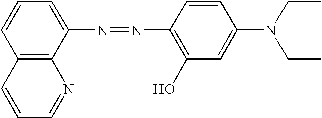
C12=C(C(N=NC3=C(O)C=C(N(CC)CC)C=C3)=CC=C1)N=CC=C2
